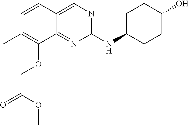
C1=CC(C)=C(OCC(=O)OC)C2=NC(NC3CCC(O)CC3)=NC=C12
